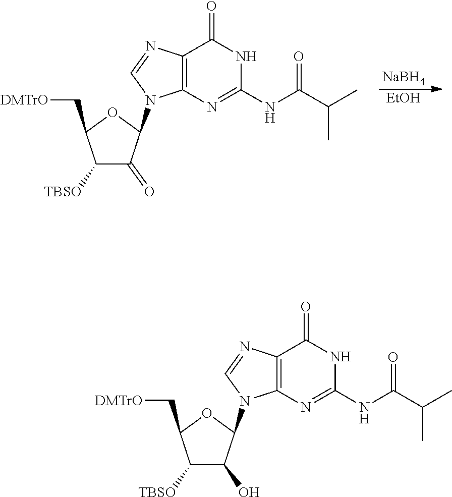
[NaBH4].[EtOH].C12=C(N=C(NC(C(C)C)=O)NC1=O)N(C1C(=O)C([TBSO])C(C[DMTrO])O1)C=N2.C12=C(N=C(NC(C(C)C)=O)NC1=O)N(C1C(O)C([TBSO])C(C[DMTrO])O1)C=N2
